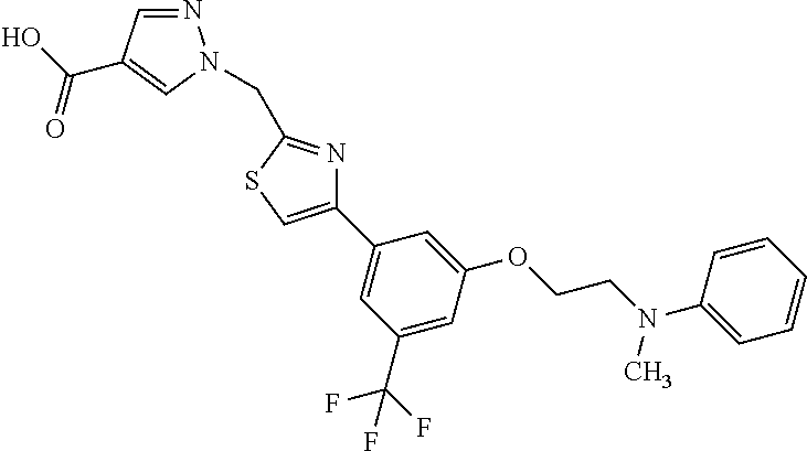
N1=CC(C(O)=O)=CN1CC1=NC(C2=CC(C(F)(F)F)=CC(OCCN(C3=CC=CC=C3)C)=C2)=CS1
